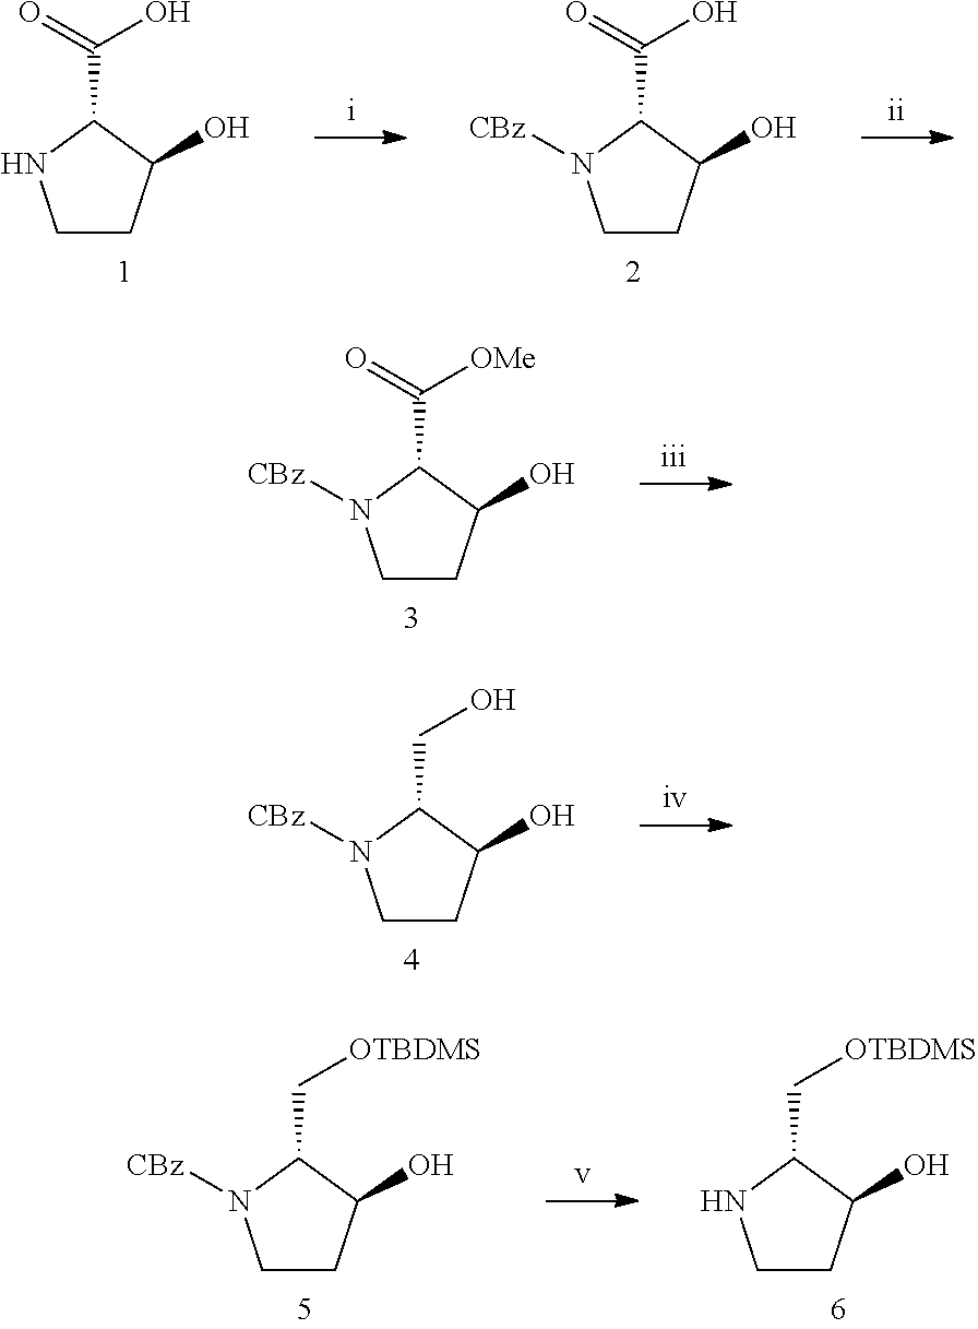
C1CC(O)C(C(=O)O)N1.C1CC(O)C(C(=O)O)N1[CBz].C1CC(O)C(C(=O)[OMe])N1[CBz].C1CC(O)C(CO)N1[CBz].C1CC(O)C(C[OTBDMS])N1[CBz].C1CC(O)C(C[OTBDMS])N1
